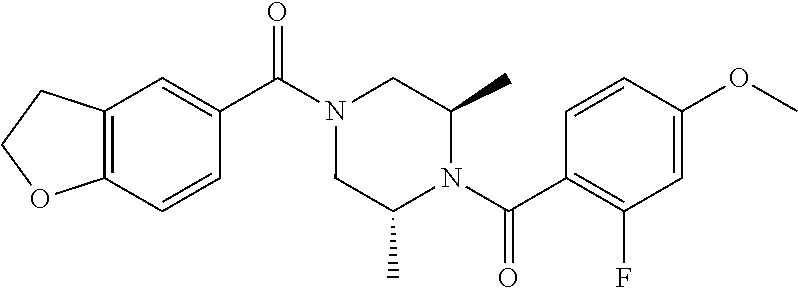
C12=C(C=CC(C(N3CC(C)N(C(C4=C(F)C=C(OC)C=C4)=O)C(C)C3)=O)=C1)OCC2
